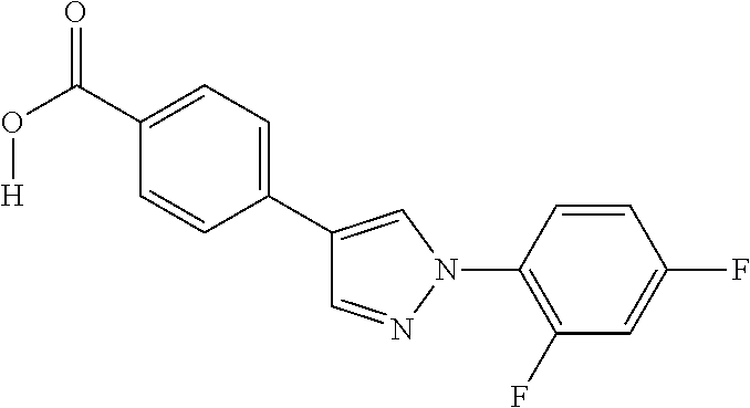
C1(C2=CN(C3=C(F)C=C(F)C=C3)N=C2)=CC=C(C(O[H])=O)C=C1
